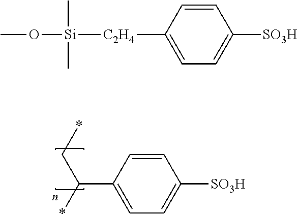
C1=CC(C(*)C*)=CC=C1[SO3H].C1=CC([C2H4][Si](OC)(C)C)=CC=C1[SO3H]
